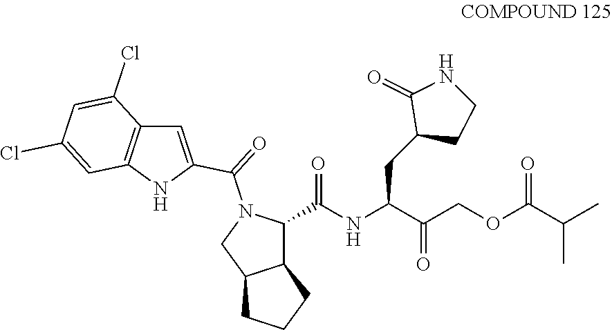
C12C(C(NC(C(COC(C(C)C)=O)=O)CC3CCNC3=O)=O)N(C(=O)C3=CC4=C(N3)C=C(Cl)C=C4Cl)CC1CCC2
